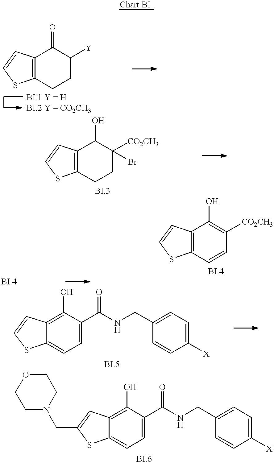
C12=C(CCC([Y])C1=O)SC=C2.C12=C(C=CC([CO2CH3])=C1O)SC=C2.C12=C(CCC([CO2CH3])(Br)C1O)SC=C2.C12=C(O)C(C(NCC3=CC=C([X])C=C3)=O)=CC=C1SC=C2.C12=C(O)C(C(NCC3=CC=C([X])C=C3)=O)=CC=C1SC(CN1CCOCC1)=C2
